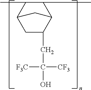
C1(C)C(C)C2CC(CC(O)([CF3])[F3C])C1C2
